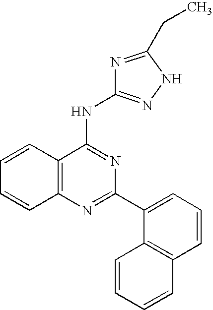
C12=C(N=C(C3=CC=CC4=C3C=CC=C4)N=C1NC1=NNC(CC)=N1)C=CC=C2
